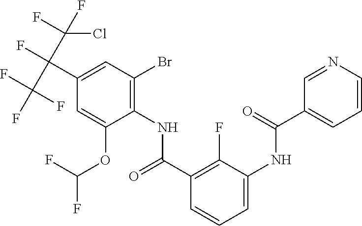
C1(C(F)(C(F)(F)F)C(F)(F)Cl)=CC(Br)=C(NC(=O)C2=C(F)C(NC(=O)C3=CC=CN=C3)=CC=C2)C(OC(F)F)=C1
